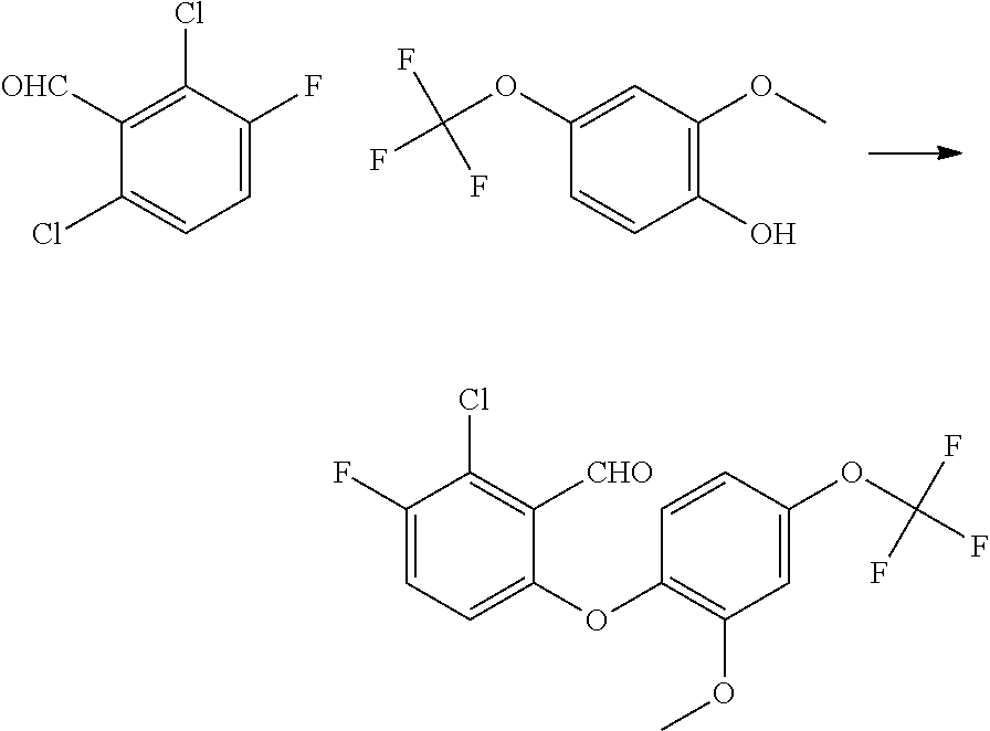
C1([OHC])=C(Cl)C(F)=CC=C1Cl.C1(OC(F)(F)F)=CC(OC)=C(O)C=C1.C1(OC(F)(F)F)=CC(OC)=C(OC2=CC=C(F)C(Cl)=C2[CHO])C=C1
